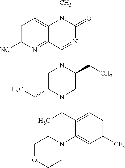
C1=C([NC])N=C2C(=C1)N(C)C(=O)N=C2N1C(CC)CN(C(C2=CC=C([CF3])C=C2N2CCOCC2)C)C(CC)C1
